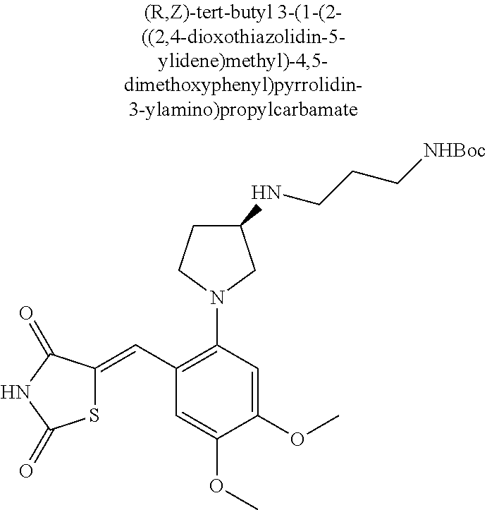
C1(C=C2SC(=O)NC2=O)=C(N2CC(NCCC[NHBoc])CC2)C=C(OC)C(OC)=C1
